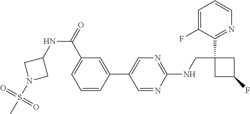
C1=NC(NCC2(C3=NC=CC=C3F)CC(F)C2)=NC=C1C1=CC(C(NC2CN(S(C)(=O)=O)C2)=O)=CC=C1
